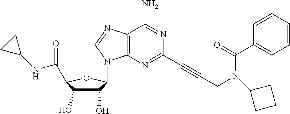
C1(O)C(O)C(C(NC2CC2)=O)OC1N1C2=C(C(N)=NC(C#CCN(C(C3=CC=CC=C3)=O)C3CCC3)=N2)N=C1
